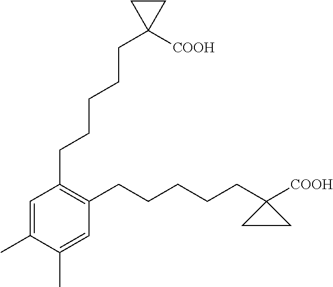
C1(CCCCCC2([COOH])CC2)=C(CCCCCC2([COOH])CC2)C=C(C)C(C)=C1
